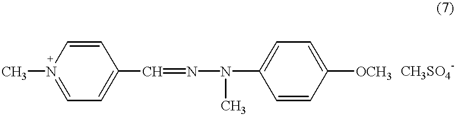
CN1=CC=C(C=NN(C)C2=CC=C([OCH3])C=C2)C=C1
